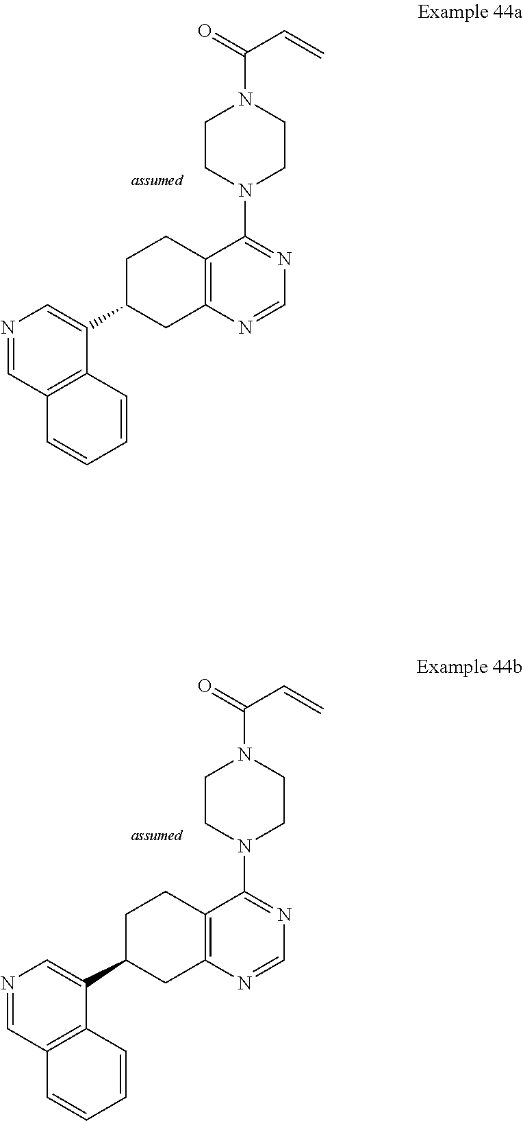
C1=NC2=C(C(N3CCN(C(C=C)=O)CC3)=N1)CCC(C1=CN=CC3=C1C=CC=C3)C2.C1=NC2=C(C(N3CCN(C(C=C)=O)CC3)=N1)CCC(C1=CN=CC3=C1C=CC=C3)C2
